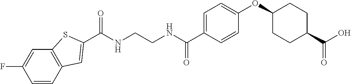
C(NCCNC(C1=CC=C(OC2CCC(C(O)=O)CC2)C=C1)=O)(=O)C1=CC2=C(C=C(F)C=C2)S1
